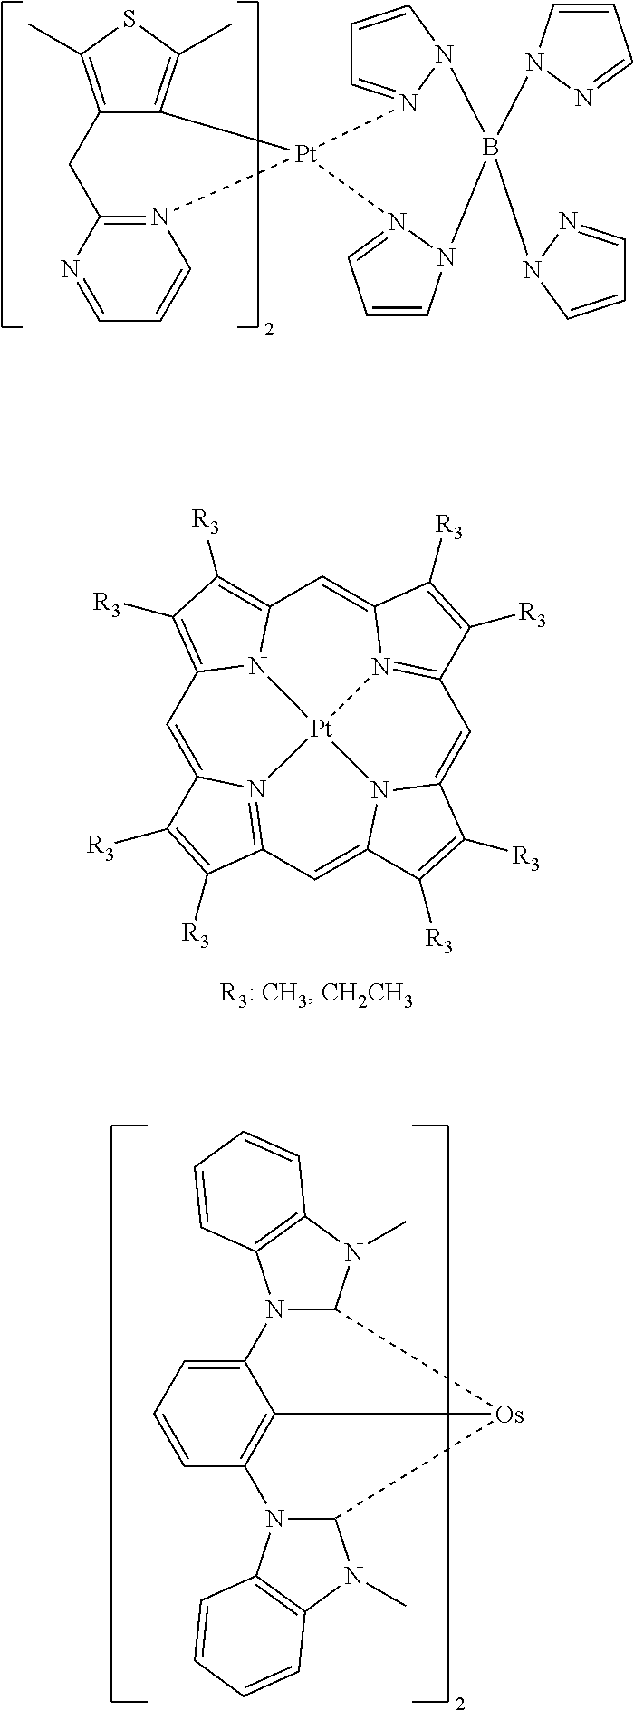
N12=C(N=CC=C1)CC1=C(C)SC(C)=C1[Pt]21N2=CC=CN2B(N2C=CC=N2)(N2N=CC=C2)N2C=CC=N12.C1=C2N3=C(C=C4N5C(=CC6=N7C(=CC8=C([R3])C([R3])=C1N8[Pt]753)C([R3])=C6[R3])C([R3])=C4[R3])C([R3])=C2[R3].N12C(N(C)C3=C1C=CC=C3)[Os]1C3=C(C=CC=C23)N2C1N(C)C1=C2C=CC=C1
